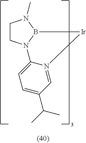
C1CN2B(N1C)[Ir]N1=CC(C(C)C)=CC=C21
